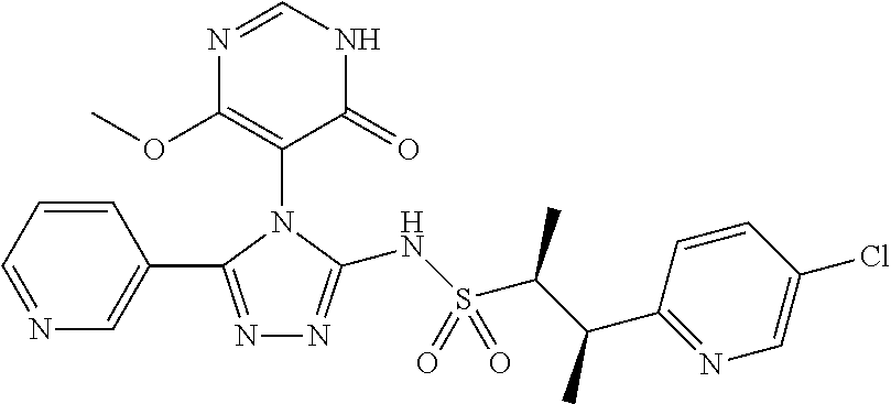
C1=CC=NC=C1C1=NN=C(NS(C(C(C)C2=NC=C(Cl)C=C2)C)(=O)=O)N1C1=C(OC)N=CNC1=O
